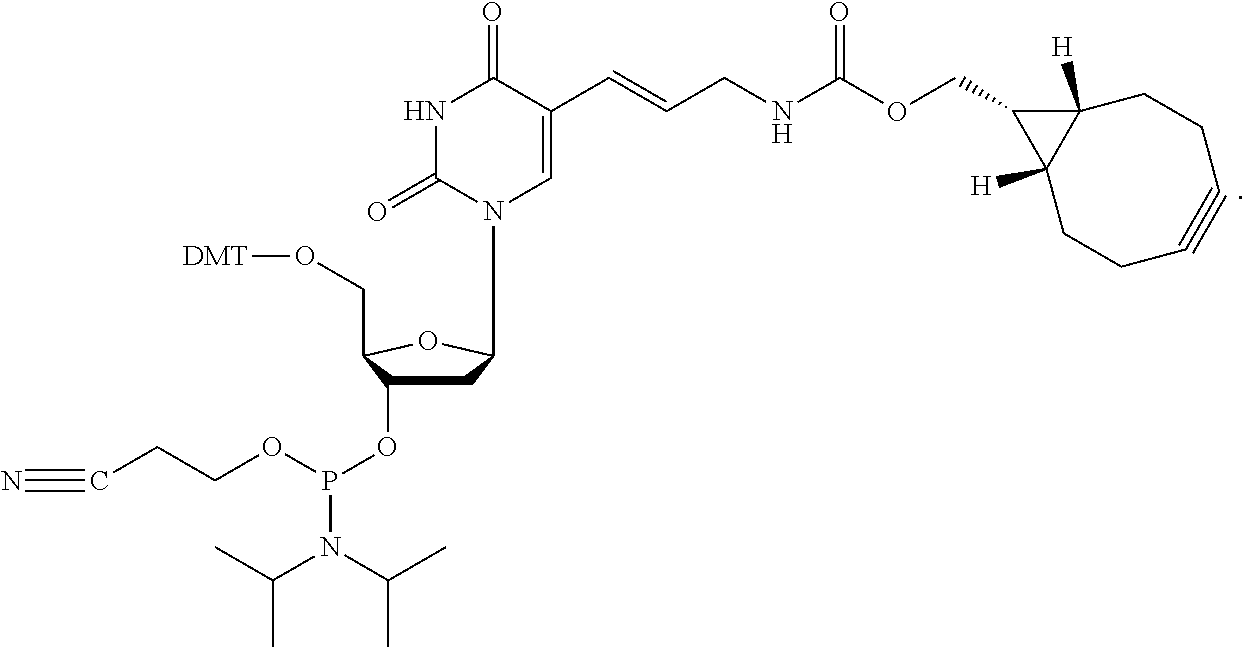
C1C2([H])C([H])(CCC#CC1)C2COC(NCC=CC1=CN(C2CC(OP(N(C(C)C)C(C)C)OCCC#N)C(CO[DMT])O2)C(=O)NC1=O)=O
